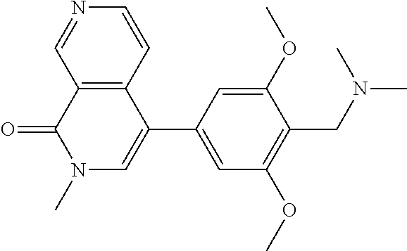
O=C1N(C)C=C(C2=CC(OC)=C(CN(C)C)C(OC)=C2)C2=C1C=NC=C2
